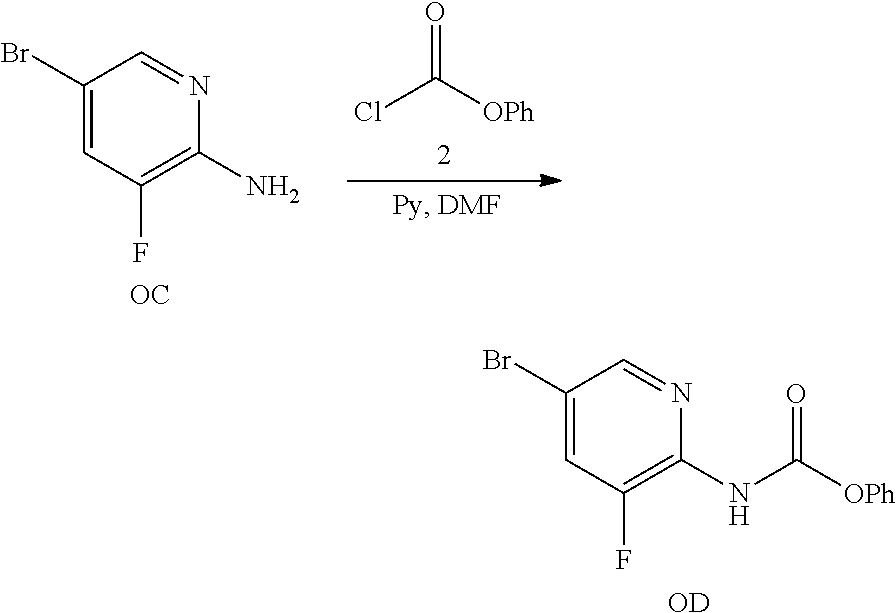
ClC([OPh])=O.C1(Br)=CC(F)=C(N)N=C1.[OC].C1(Br)=CC(F)=C(NC([OPh])=O)N=C1.[OD]
